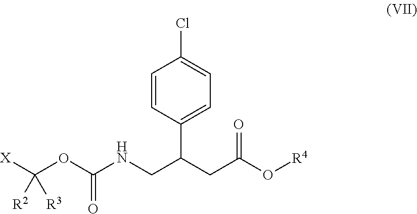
[X]C(OC(NCC(CC(O[R4])=O)C1=CC=C(Cl)C=C1)=O)([R2])[R3]
